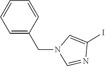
C1=C(CN2C=NC(I)=C2)C=CC=C1
